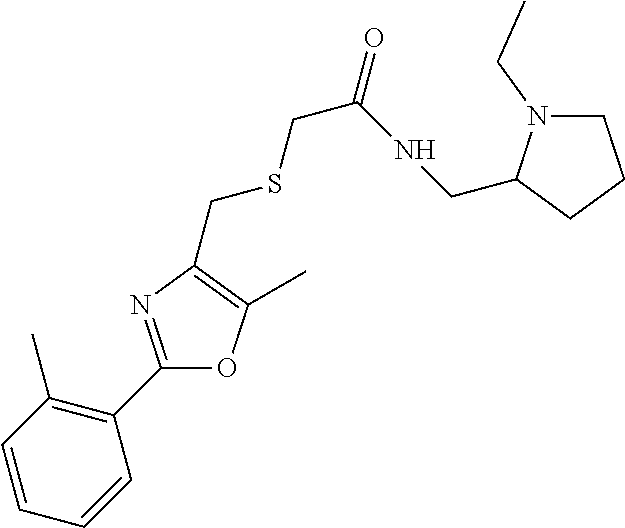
C1=CC=CC(C2=NC(CSCC(=O)NCC3N(CC)CCC3)=C(C)O2)=C1C
